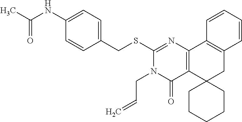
C1(SCC2=CC=C(NC(C)=O)C=C2)=NC2=C(C(=O)N1CC=C)C1(CC3=C2C=CC=C3)CCCCC1
